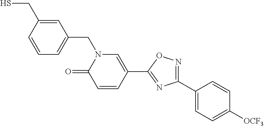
C1=C(CS)C=CC=C1CN1C(=O)C=CC(C2=NC(C3=CC=C([OCF3])C=C3)=NO2)=C1
